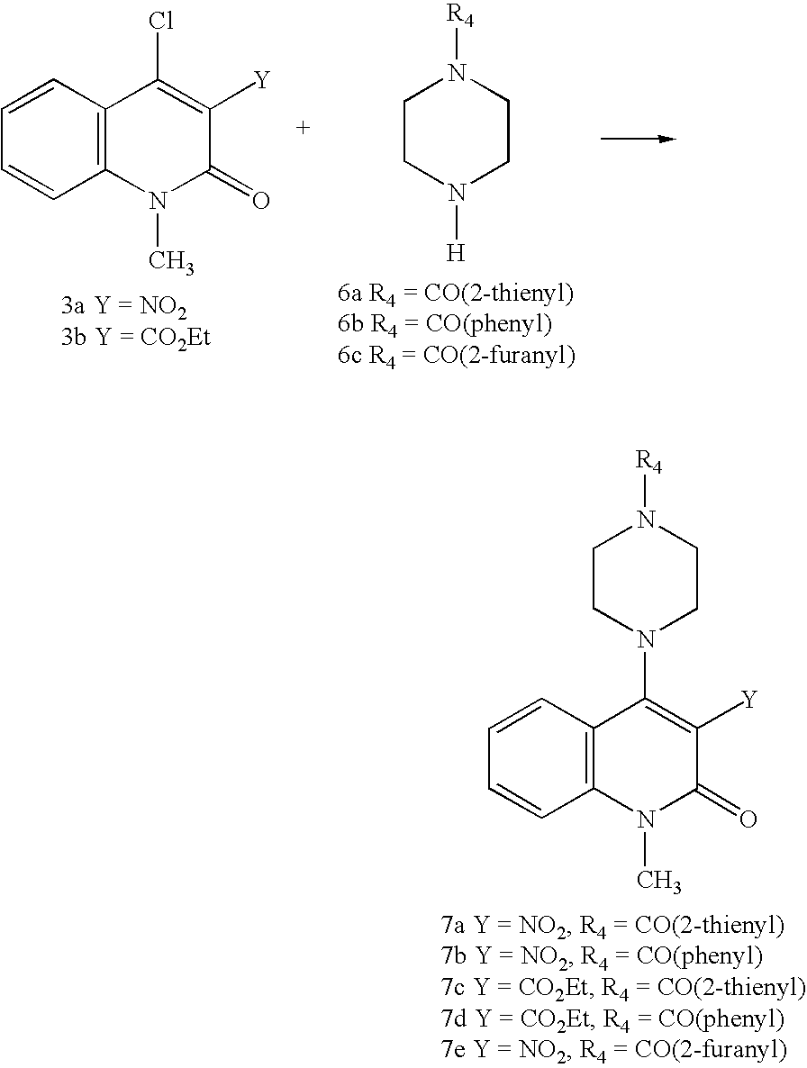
C1=CC2=C(C=C1)C(N1CCN([R4])CC1)=C([Y])C(=O)N2C.C1=CC2=C(C=C1)C(Cl)=C([Y])C(=O)N2C.C1CN([H])CCN1[R4]
